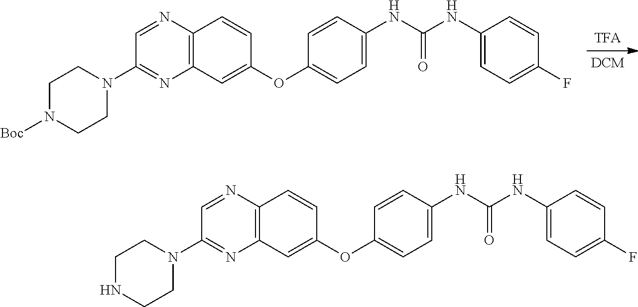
C1(NC(NC2=CC=C(F)C=C2)=O)=CC=C(OC2=CC3=C(C=C2)N=CC(N2CCN([Boc])CC2)=N3)C=C1.C1(NC(NC2=CC=C(F)C=C2)=O)=CC=C(OC2=CC3=C(C=C2)N=CC(N2CCNCC2)=N3)C=C1
